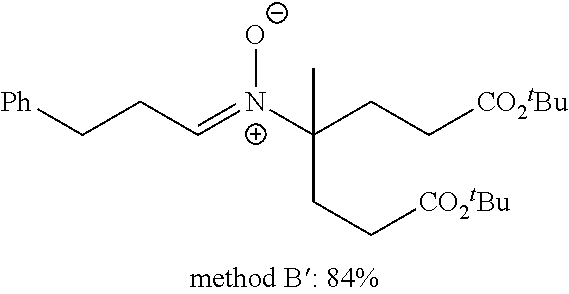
C(C=[N+](C(CC[CO2tBu])(C)CC[CO2tBu])[O-])C[Ph]
